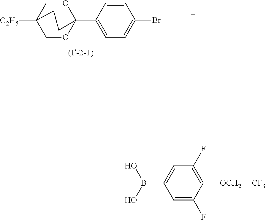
C1(C23OCC([C2H5])(CO2)CC3)=CC=C(Br)C=C1.C1(B(O)O)=CC(F)=C([OCH2][CF3])C(F)=C1
